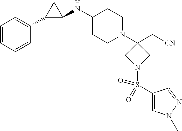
C1=CC=CC(C2C(NC3CCN(C4(C[CN])CN(S(=O)(=O)C5=CN(C)N=C5)C4)CC3)C2)=C1
